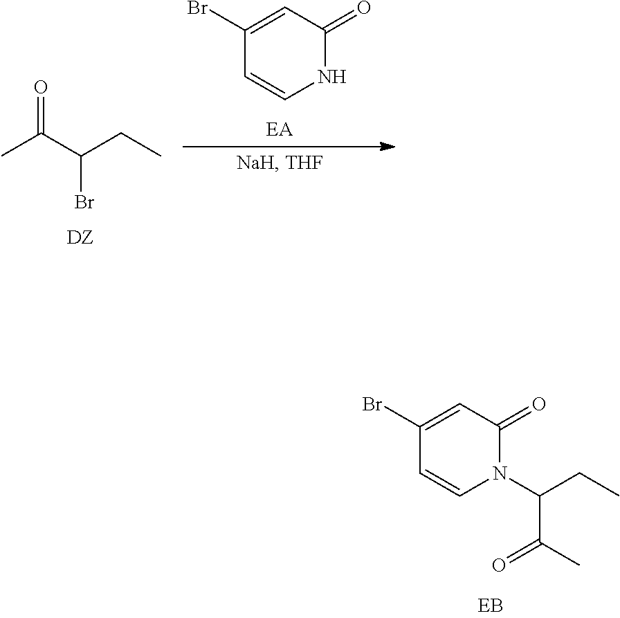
N1(C(CC)C(C)=O)C(=O)C=C(Br)C=C1.CC(C(CC)Br)=O.[DZ].N1C(=O)C=C(Br)C=C1
